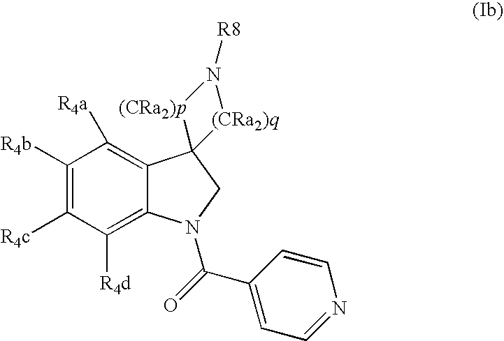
C1([R4b])=C([R4c])C([R4d])=C2C(=C1[R4a])C1(CN2C(=O)C2=CC=NC=C2)[(CRa2)p]N([R8])[(CRa2)q]1
